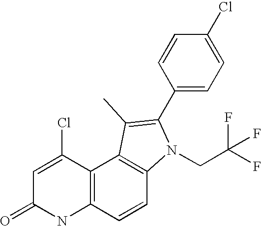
N1C2=C(C(Cl)=CC1=O)C1=C(C=C2)N(CC(F)(F)F)C(C2=CC=C(Cl)C=C2)=C1C
